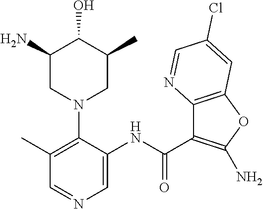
C1(C)=C(N2CC(C)C(O)C(N)C2)C(NC(C2=C(N)OC3=C2N=CC(Cl)=C3)=O)=CN=C1
